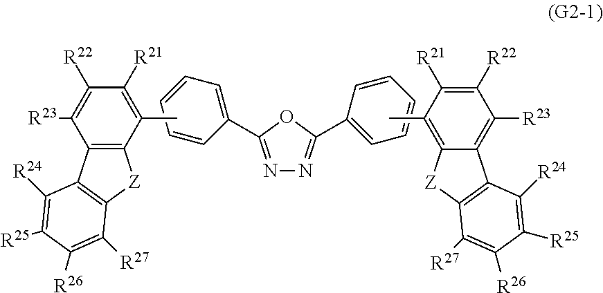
C1([R22])=C([R21])C(C)=C2C(=C1[R23])C1=C([Z]2)C([R27])=C([R26])C([R25])=C1[R24].C1([R22])=C([R23])C2=C([Z]C3=C2C([R24])=C([R25])C([R26])=C3[R27])C(C)=C1[R21].N1=C(C2=CC=CC=C2)OC(C2=CC=CC=C2)=N1
